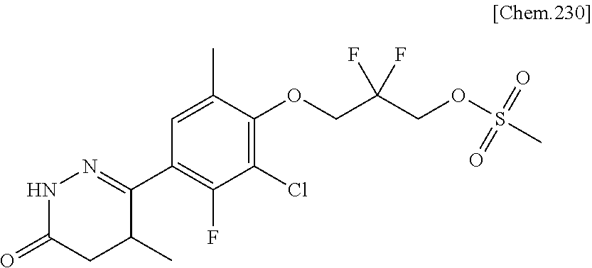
C1(C2=NNC(=O)CC2C)=C(F)C(Cl)=C(OCC(COS(C)(=O)=O)(F)F)C(C)=C1
